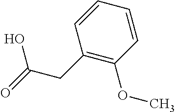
C1=CC=CC(OC)=C1CC(=O)O
